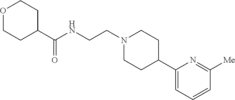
C1(C2CCN(CCNC(C3CCOCC3)=O)CC2)=CC=CC([Me])=N1
